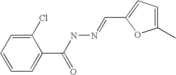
C1=CC=C(C(NN=CC2=CC=C(C)O2)=O)C(Cl)=C1
